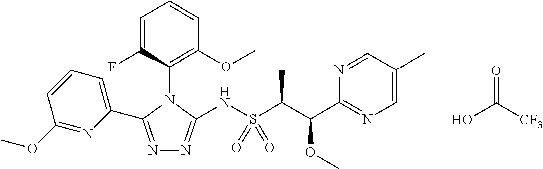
C1=C(F)C(N2C(C3=CC=CC(OC)=N3)=NN=C2NS(C(C(C2=NC=C(C)C=N2)OC)C)(=O)=O)=C(OC)C=C1.OC([CF3])=O
